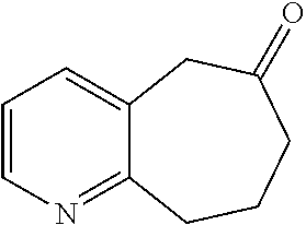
C1=CN=C2C(=C1)CC(=O)CCC2
